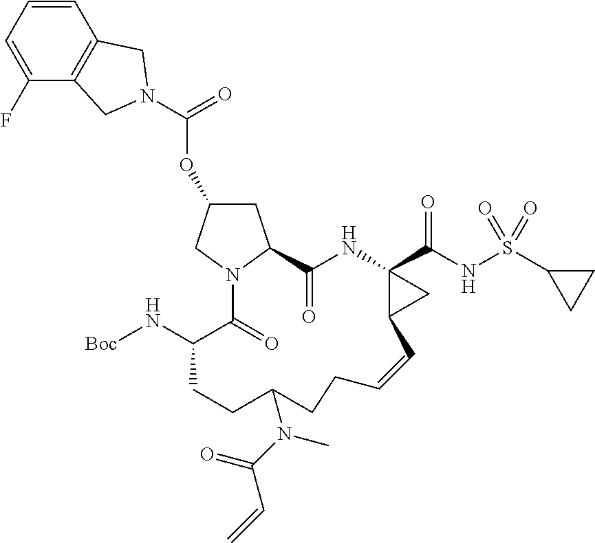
C1(F)=CC=CC2=C1CN(C(=O)OC1CC3N(C1)C(=O)C(N[Boc])CCC(N(C(C=C)=O)C)CCC=CC1C(C(=O)NS(C4CC4)(=O)=O)(NC3=O)C1)C2
